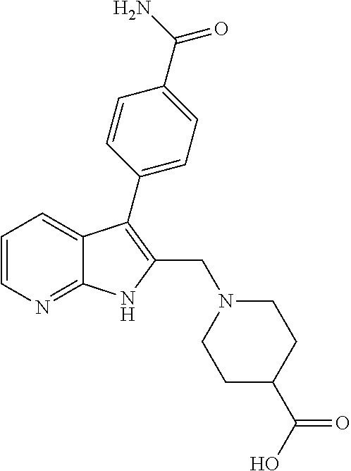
C1=CN=C2C(=C1)C(C1=CC=C(C(N)=O)C=C1)=C(CN1CCC(C(O)=O)CC1)N2
